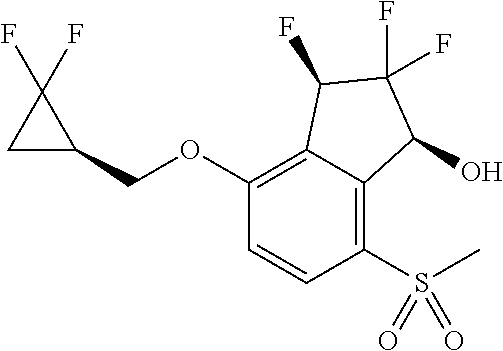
C1(OCC2C(F)(F)C2)=C2C(=C(S(=O)(C)=O)C=C1)C(O)C(F)(F)C2F
